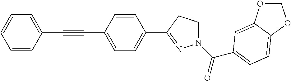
C1=CC(C#CC2=CC=CC=C2)=CC=C1C1=NN(C(=O)C2=CC=C3C(=C2)OCO3)CC1
